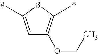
C1=C(C)SC(C)=C1OCC
